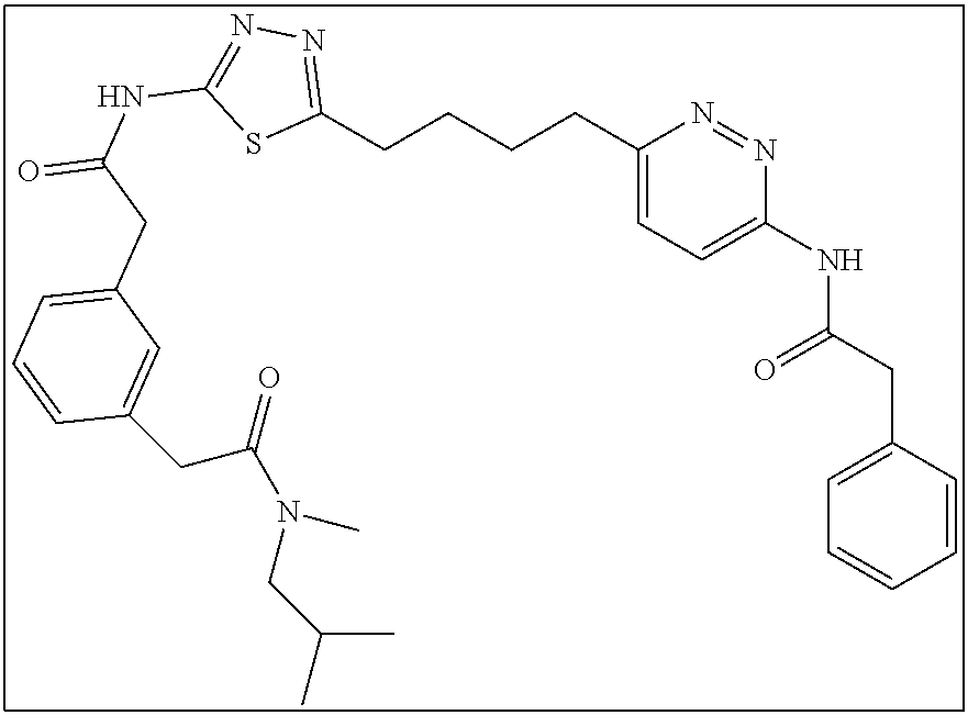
C1(CCCCC2=NN=C(NC(=O)CC3=CC=CC(CC(N(CC(C)C)C)=O)=C3)S2)=CC=C(NC(CC2=CC=CC=C2)=O)N=N1
